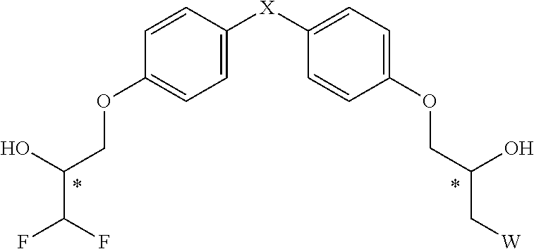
C1=CC([X]C2=CC=C(OCC(O)C[W])C=C2)=CC=C1OCC(O)C(F)F
